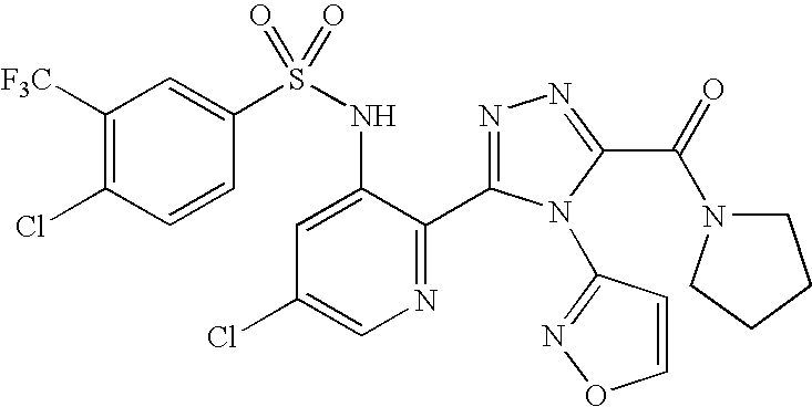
C1([F3C])=C(Cl)C=CC(S(NC2=CC(Cl)=CN=C2C2=NN=C(C(=O)N3CCCC3)N2C2=NOC=C2)(=O)=O)=C1
